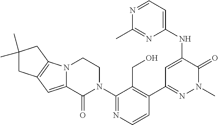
C1(N2CCN3C(=CC4=C3CC(C)(C)C4)C2=O)=NC=CC(C2=NN(C)C(=O)C(NC3=CC=NC(C)=N3)=C2)=C1CO
